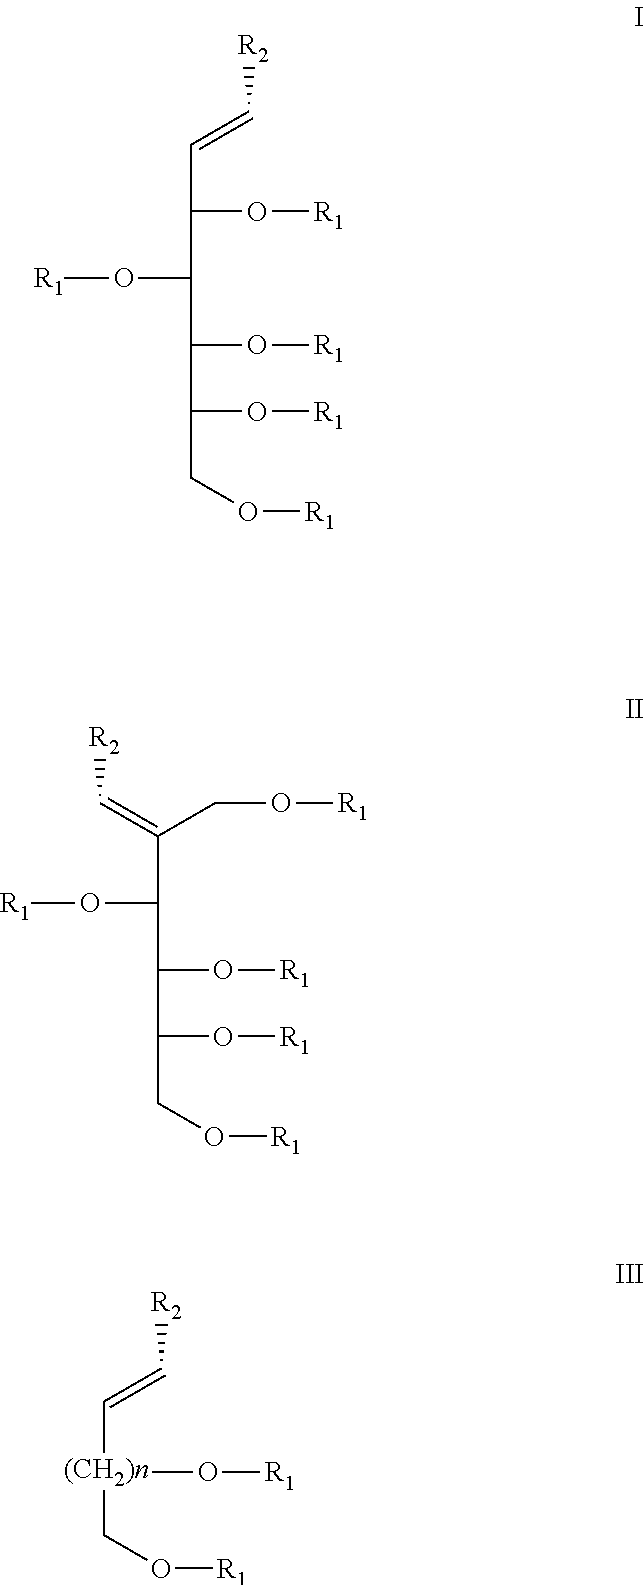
[R1]OC(C(O[R1])C=C[R2])C(O[R1])C(O[R1])CO[R1].[R1]OC(C(=C[R2])CO[R1])C(O[R1])C(O[R1])CO[R1].[R2]C=C[(CH2)n](CO[R1])O[R1]
